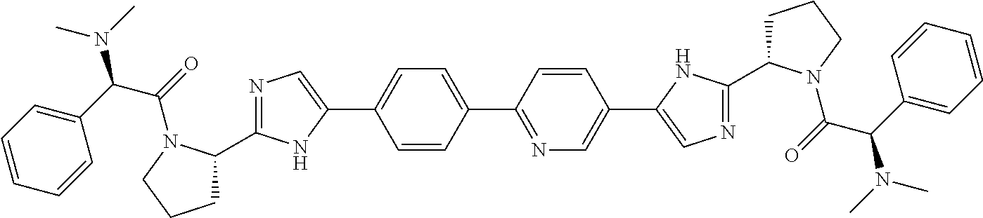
C1(C2=NC=C(C3=CN=C(C4CCCN4C(C(C4=CC=CC=C4)N(C)C)=O)N3)C=C2)=CC=C(C2=CN=C(C3CCCN3C(C(C3=CC=CC=C3)N(C)C)=O)N2)C=C1
